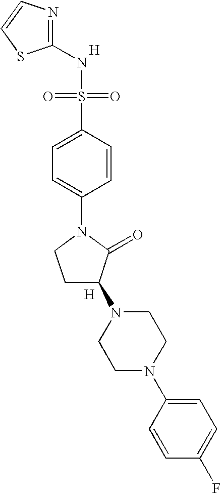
[H].N1=C(NS(=O)(=O)C2=CC=C(N3CCC(N4CCN(C5=CC=C(F)C=C5)CC4)C3=O)C=C2)SC=C1.[H]
